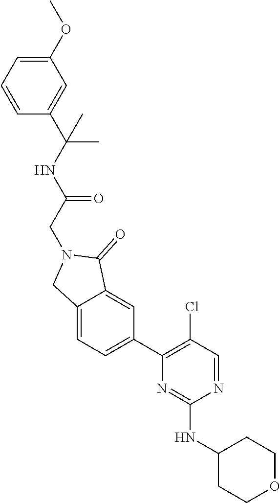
N1=CC(Cl)=C(C2=CC=C3C(=C2)C(=O)N(CC(=O)NC(C)(C2=CC(OC)=CC=C2)C)C3)N=C1NC1CCOCC1
